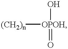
[(CH2)n][OPOH](O)=O
